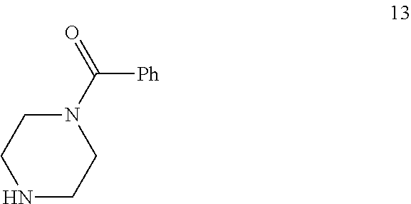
N1(C(=O)[Ph])CCNCC1
